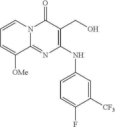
C1=CN2C(=NC(NC3=CC=C(F)C([CF3])=C3)=C(CO)C2=O)C([OMe])=C1
